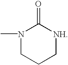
N1(C)CCC[NH]C1=O
